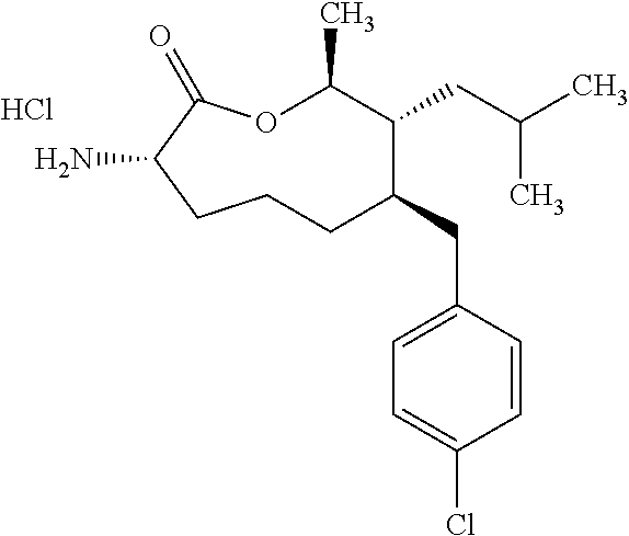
O1C(C)C(CC(C)C)C(CC2=CC=C(Cl)C=C2)CCCC(N)C1=O.Cl
